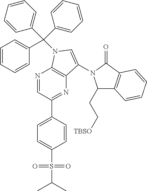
N1=CC(C2=CC=C(S(=O)(=O)C(C)C)C=C2)=NC2=C1N(C(C1=CC=CC=C1)(C1=CC=CC=C1)C1=CC=CC=C1)C=C2N1C(CC[TBSO])C2=C(C1=O)C=CC=C2
